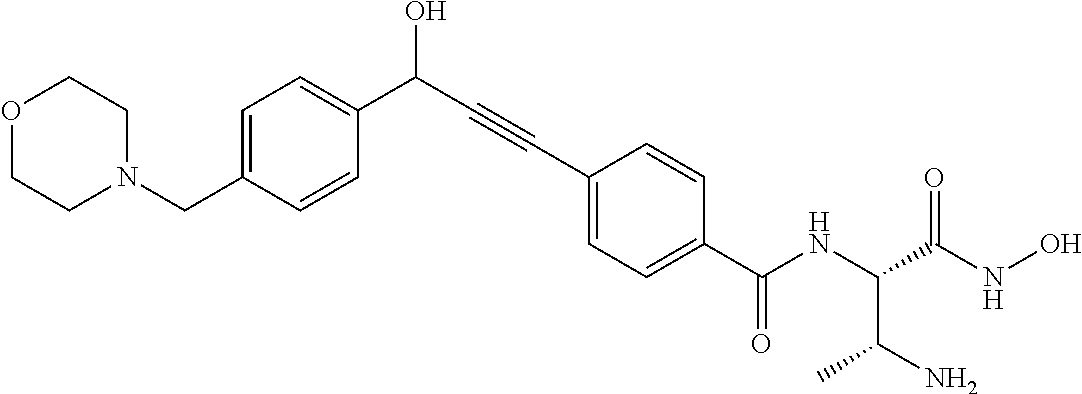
O1CCN(CC2=CC=C(C(C#CC3=CC=C(C(NC(C(NO)=O)C(N)C)=O)C=C3)O)C=C2)CC1
